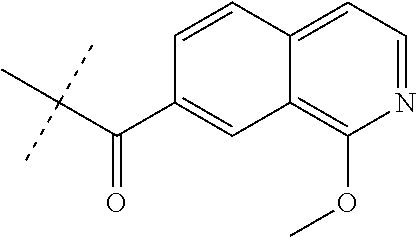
C(C(C1=CC2=C(OC)N=CC=C2C=C1)=O)(C)(C)C
